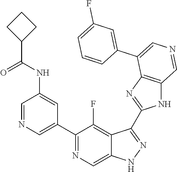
C1(C2=CN=CC(NC(=O)C3CCC3)=C2)=NC=C2C(=C1F)C(C1=NC3=C(N1)C=NC=C3C1=CC(F)=CC=C1)=NN2
